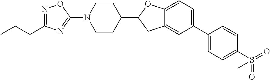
C1CN(C2=NC(CCC)=NO2)CCC1C1CC2=CC(C3=CC=C(S(=O)(=O)C)C=C3)=CC=C2O1
